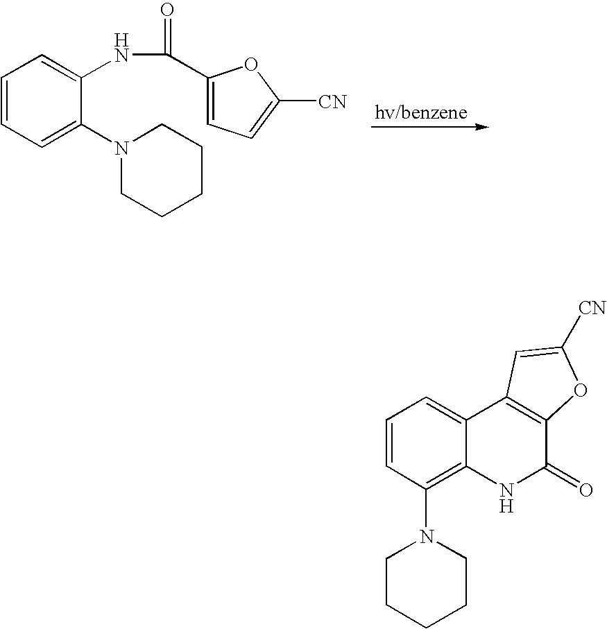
C1=CC=C(N2CCCCC2)C(NC(=O)C2=CC=C([CN])O2)=C1.C1=CC(N2CCCCC2)=C2C(=C1)C1=C(C(=O)N2)OC([CN])=C1
